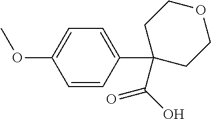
C1=CC(C2(C(O)=O)CCOCC2)=CC=C1OC
